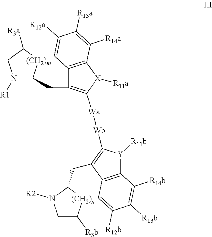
C12=C([X]([R11a])C([Wa][Wb]C3=C(CC4[(CH2)n]C([R3b])CN4[R2])C4=C([Y]3[R11b])C([R14b])=C([R13b])C([R12b])=C4)=C1CC1N([R1])CC([R3a])[(CH2)m]1)C([R14a])=C([R13a])C([R12a])=C2
